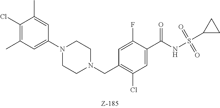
C1(Cl)=C(C)C=C(N2CCN(CC3=C(Cl)C=C(C(NS(C4CC4)(=O)=O)=O)C(F)=C3)CC2)C=C1C
